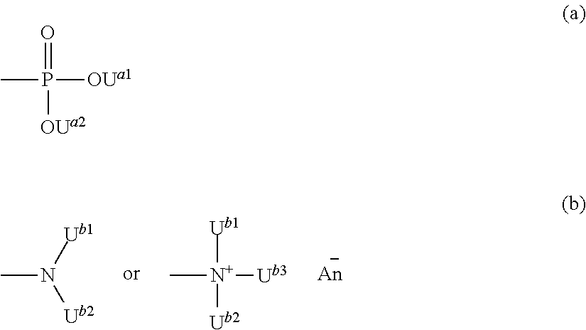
CN([Ub1])[Ub2].C[N+]([Ub3])([Ub1])[Ub2].CP([OUa1])(=O)[OUa2]
